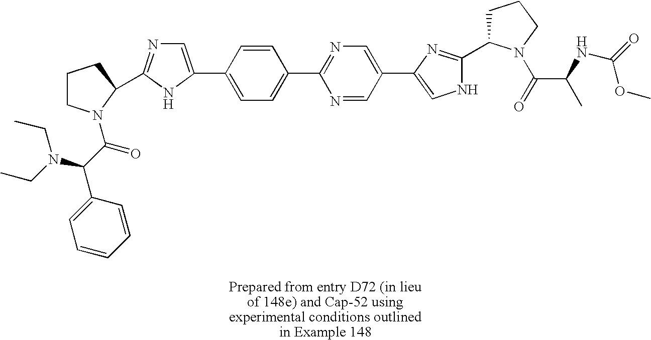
C(N(CC)CC)(C(=O)N1CCCC1C1=NC=C(C2=CC=C(C3=NC=C(C4=CNC(C5CCCN5C(=O)C(C)NC(=O)OC)=N4)C=N3)C=C2)N1)C1=CC=CC=C1
